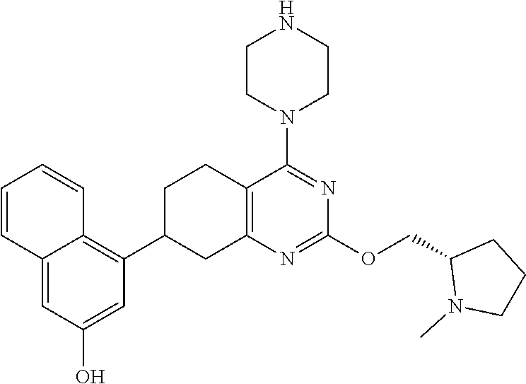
C12=CC(O)=CC(C3CC4=C(CC3)C(N3CCNCC3)=NC(OCC3N(C)CCC3)=N4)=C1C=CC=C2
